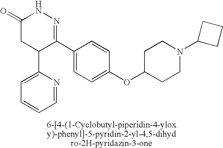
C1C(C2=CC=CC=N2)C(C2=CC=C(OC3CCN(C4CCC4)CC3)C=C2)=NNC1=O
